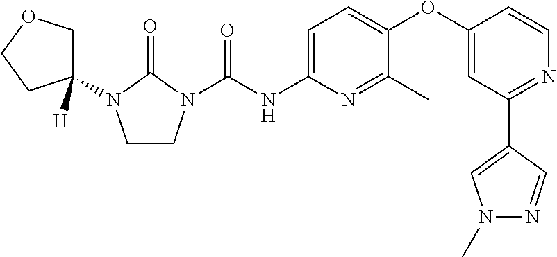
C1CN(C(NC2=CC=C(OC3=CC(C4=CN(C)N=C4)=NC=C3)C(C)=N2)=O)C(=O)N1C1([H])COCC1
